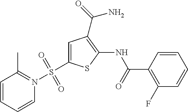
C1=CC(C(=O)NC2=C(C(=O)N)C=C(S(N3=C(C)C=CC=C3)(=O)=O)S2)=C(F)C=C1
